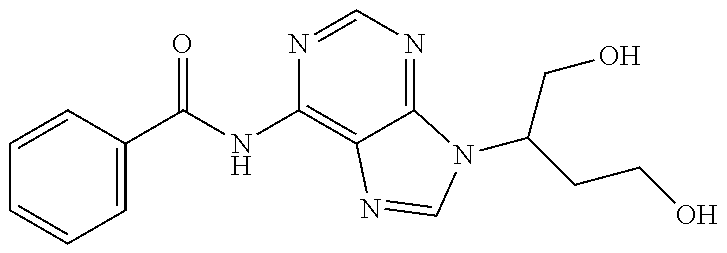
C1=CC(C(=O)NC2=C3C(=NC=N2)N(C(CCO)CO)C=N3)=CC=C1
